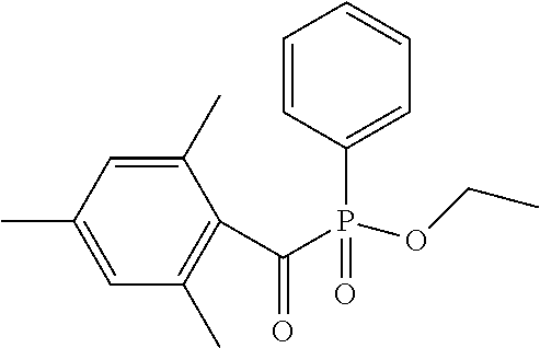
C1=C(C)C=C(C)C(C(P(OCC)(=O)C2=CC=CC=C2)=O)=C1C
